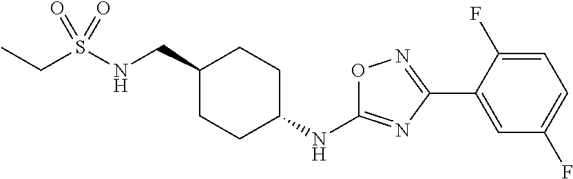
C(S(NCC1CCC(NC2=NC(C3=CC(F)=CC=C3F)=NO2)CC1)(=O)=O)C
